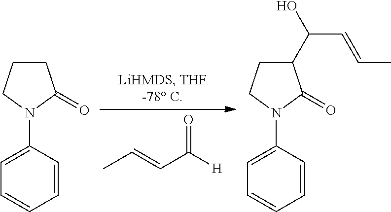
CC=CC([H])=O.C1CCN(C2=CC=CC=C2)C1=O.C1(C(O)C=CC)CCN(C2=CC=CC=C2)C1=O
